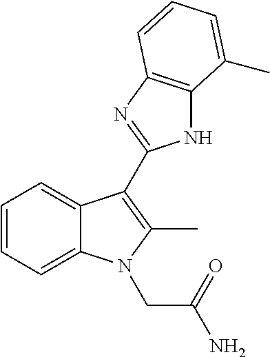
C1=CC=C2C(=C1)N(CC(N)=O)C(C)=C2C1=NC2=C(N1)C(C)=CC=C2
